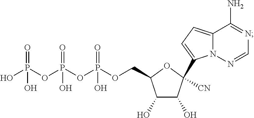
C1(O)C(O)C([CN])(C2=CC=C3N2N=CN=C3N)OC1COP(OP(OP(O)(O)=O)(O)=O)(O)=O
